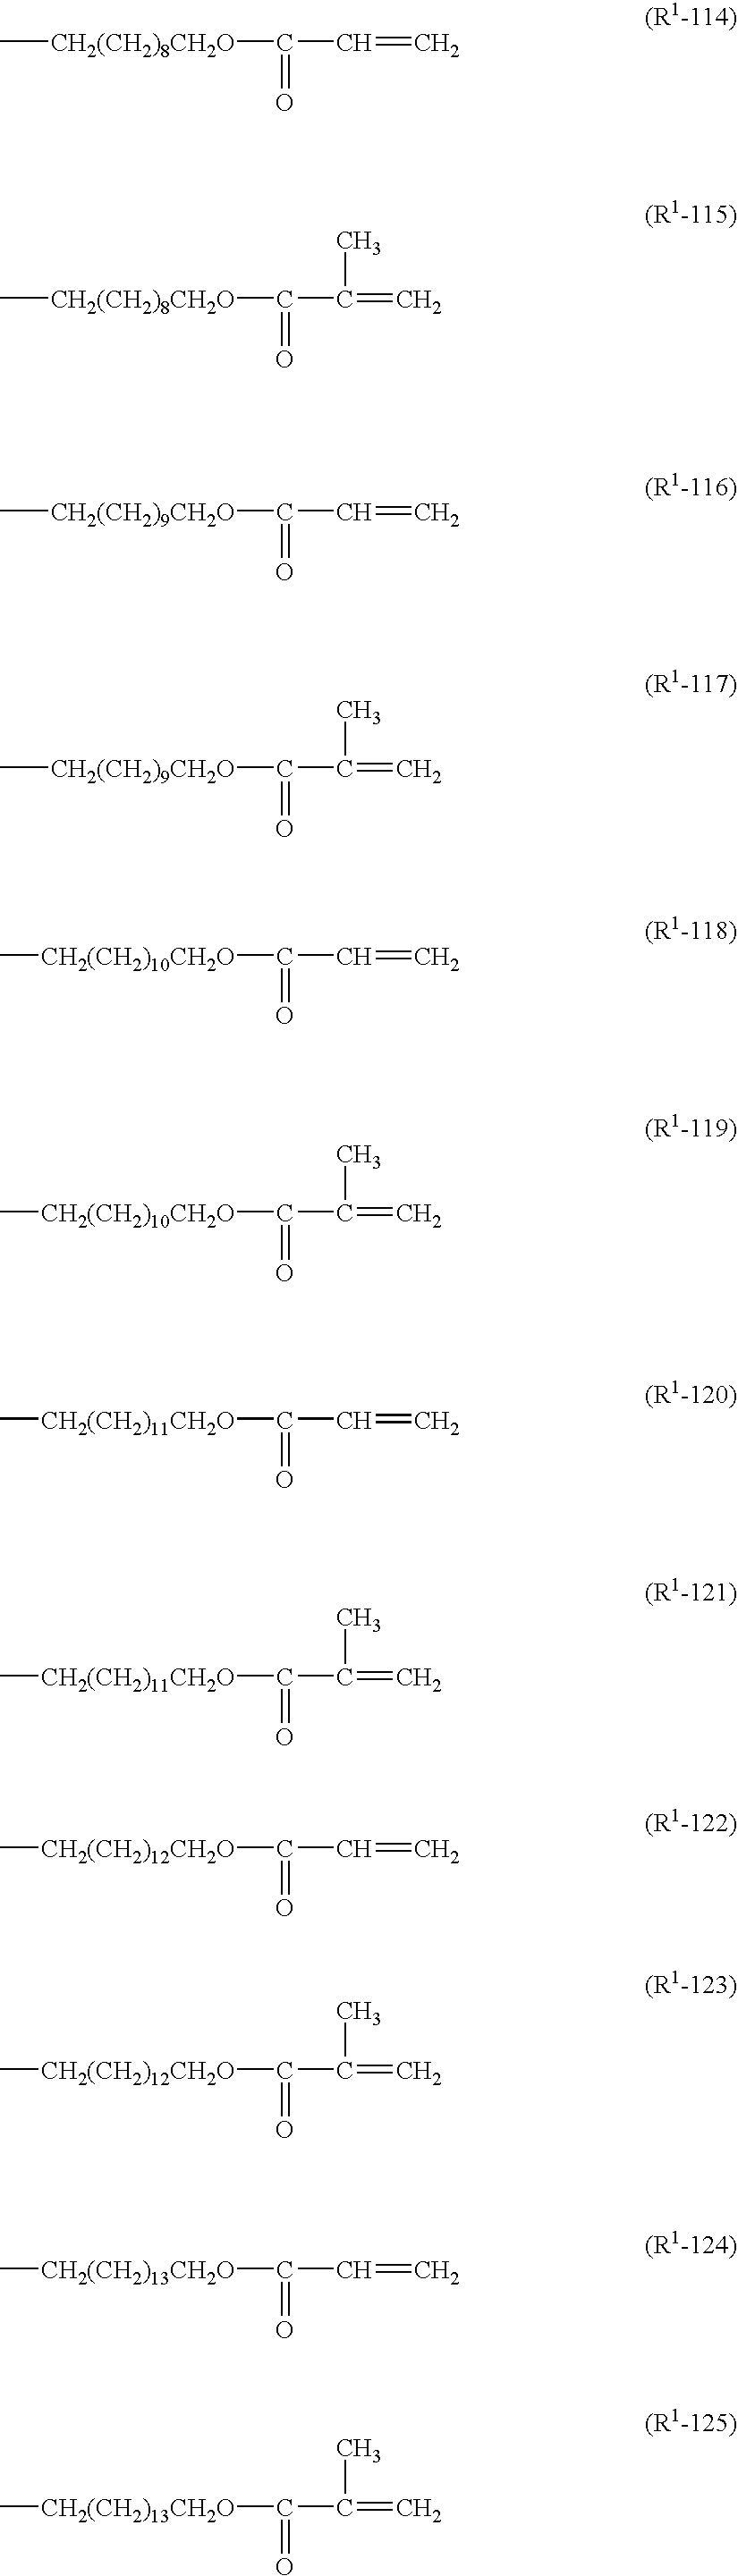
C(=O)(C=C)[CH2(CH2)8CH2O]C.C(=O)(C(=C)C)[CH2(CH2)8CH2O]C.C(=O)(C=C)[CH2(CH2)9CH2O]C.C(=O)(C(=C)C)[CH2(CH2)9CH2O]C.C(=O)(C=C)[CH2(CH2)10CH2O]C.C(=O)(C(=C)C)[CH2(CH2)10CH2O]C.C(=O)(C=C)[CH2(CH2)11CH2O]C.C(=O)(C(=C)C)[CH2(CH2)11CH2O]C.C(=O)(C=C)[CH2(CH2)12CH2O]C.C(=O)(C(=C)C)[CH2(CH2)12CH2O]C.C(=O)(C=C)[CH2(CH2)13CH2O]C.C(=O)(C(=C)C)[CH2(CH2)13CH2O]C
